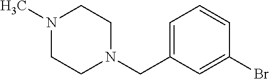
N1(C)CCN(CC2=CC=CC(Br)=C2)CC1
